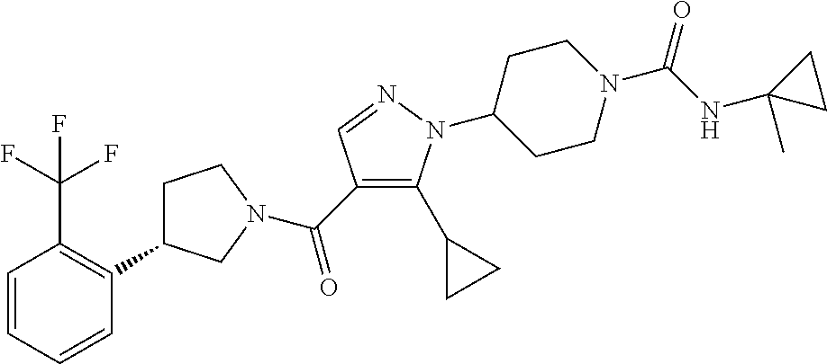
C(C1=C(C2CC2)N(C2CCN(C(NC3(C)CC3)=O)CC2)N=C1)(=O)N1CC(C2=C(C(F)(F)F)C=CC=C2)CC1
